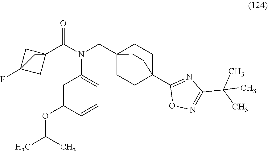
C1=C(OC(C)C)C=CC=C1N(C(C12CC(F)(C1)C2)=O)CC12CCC(C3=NC(C(C)(C)C)=NO3)(CC1)CC2
